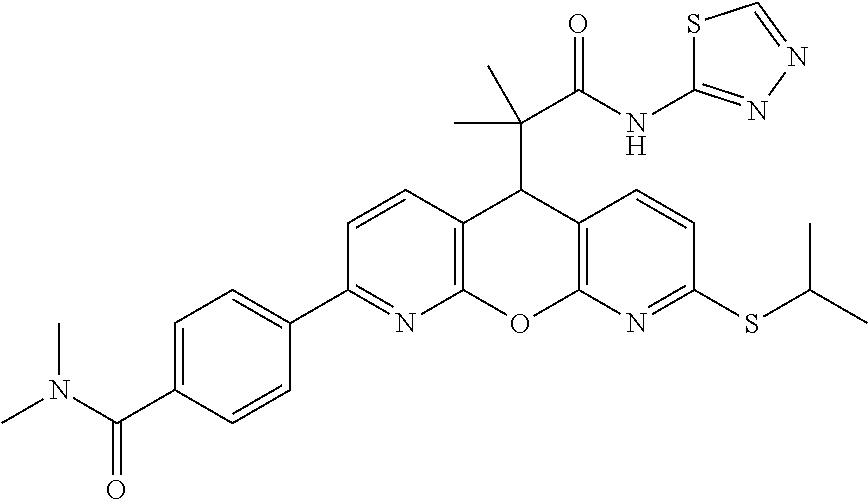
C1=C(C(N(C)C)=O)C=CC(C2=NC3=C(C=C2)C(C(C)(C(NC2=NN=CS2)=O)C)C2=C(O3)N=C(SC(C)C)C=C2)=C1
